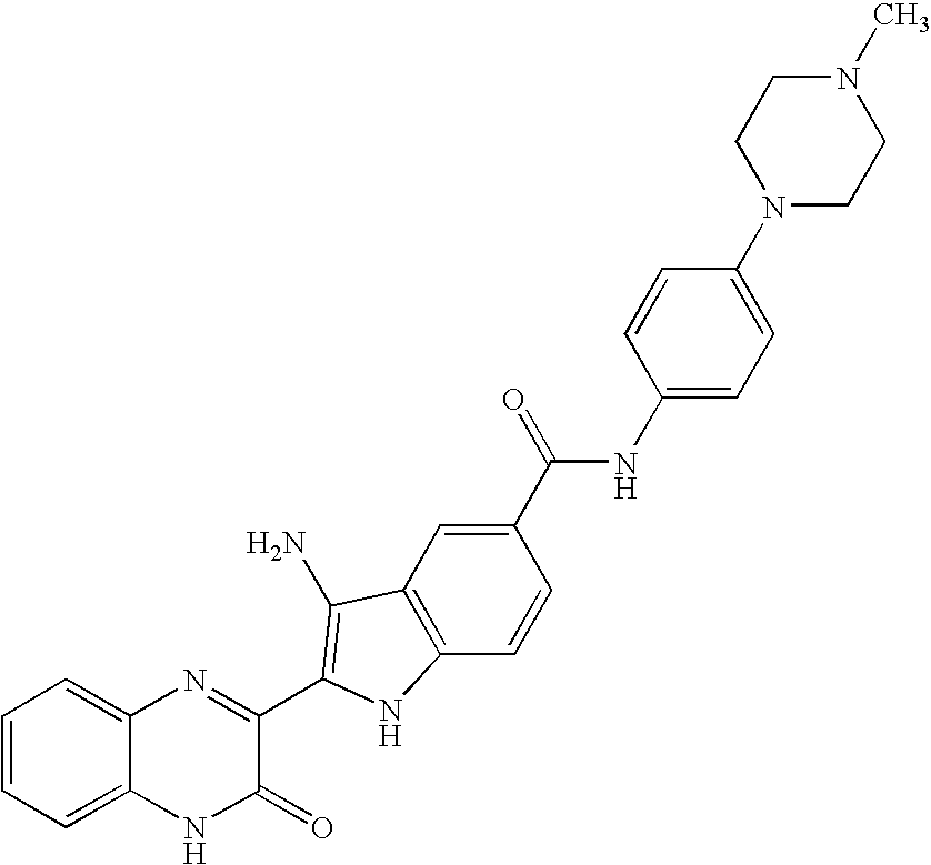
C1=C2C(=CC=C1)N=C(C1=C(N)C3=C(C=CC(C(=O)NC4=CC=C(N5CCN(C)CC5)C=C4)=C3)N1)C(=O)N2
